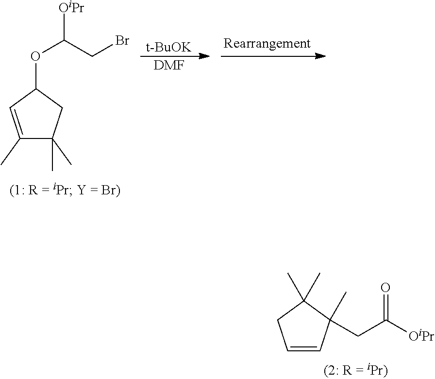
[t-BuOK].[DMF].C1(C)=CC(OC([OiPr])CBr)CC1(C)C.C1=CC(C)(CC([OiPr])=O)C(C)(C)C1
